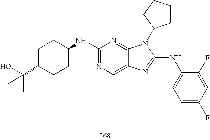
C1(NC2CCC(C(O)(C)C)CC2)=NC=C2C(=N1)N(C1CCCC1)C(NC1=CC=C(F)C=C1F)=N2
